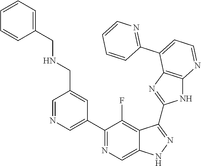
C1=NC=C(C2=NC=C3C(=C2F)C(C2=NC4=C(N2)N=CC=C4C2=NC=CC=C2)=NN3)C=C1CNCC1=CC=CC=C1
